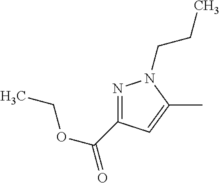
N1=C(C(OCC)=O)C=C(C)N1CCC
